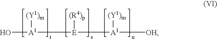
O[A1]([(Y1)m])[E]([(R4)p])[A1]([(Y1)m])[OH]
